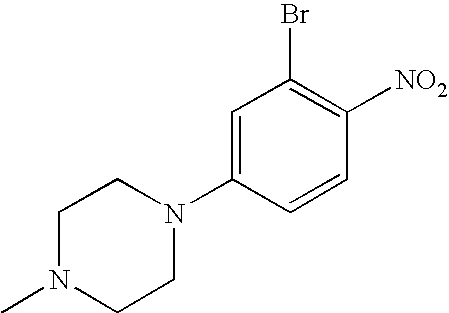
C1N(C)CCN(C2=CC(Br)=C([NO2])C=C2)C1
